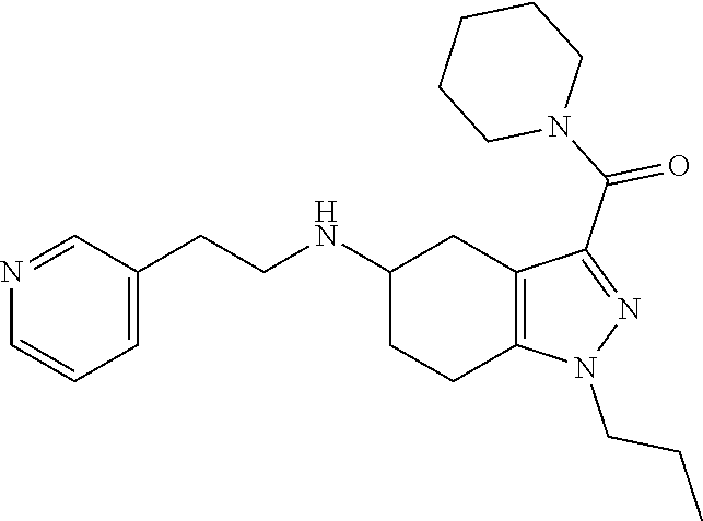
C1(NCCC2=CC=CN=C2)CCC2=C(C1)C(C(N1CCCCC1)=O)=NN2CCC
